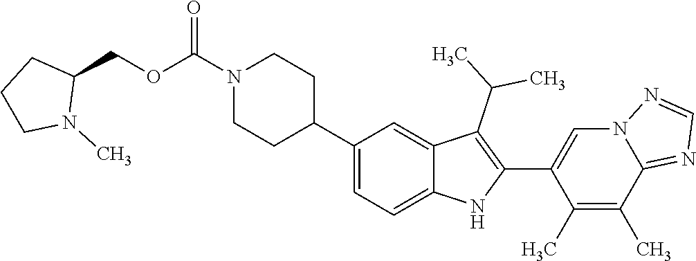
N1(C(OCC2CCCN2C)=O)CCC(C2=CC=C3C(=C2)C(C(C)C)=C(C2=CN4C(=NC=N4)C(C)=C2C)N3)CC1
